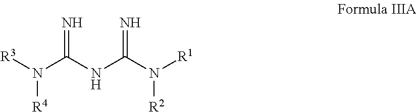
N=C(NC(N([R1])[R2])=N)N([R3])[R4]
